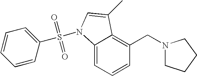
C1=CC=C2C(=C1CN1CCCC1)C(C)=CN2S(=O)(=O)C1=CC=CC=C1
